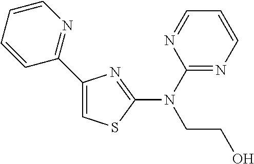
C1(N(CCO)C2=NC(C3=NC=CC=C3)=CS2)=NC=CC=N1
